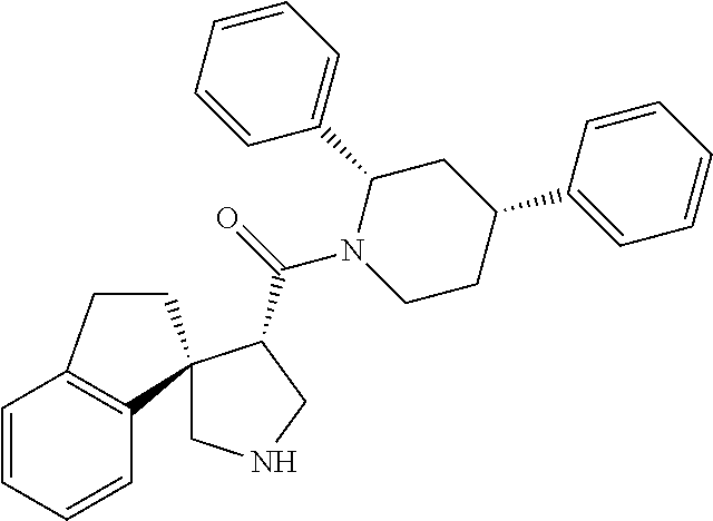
C1=CC=CC2=C1CCC21CNCC1C(=O)N1CCC(C2=CC=CC=C2)CC1C1=CC=CC=C1
